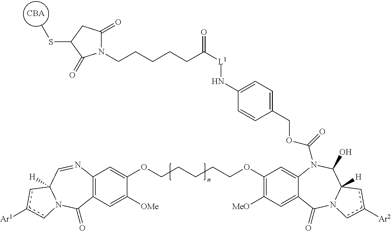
[CBA].C1(OCCCCCOC2=CC3=C(C=C2[OMe])C(=O)N2C([H])(C=N3)cc([Ar1])c2)=C([MeO])C=C2C(=C1)N(C(=O)OCC1=CC=C(N[L1]C(=O)CCCCCN3C(=O)CC(SC)C3=O)C=C1)C(O)C1([H])N(C2=O)cc([Ar2])c1
